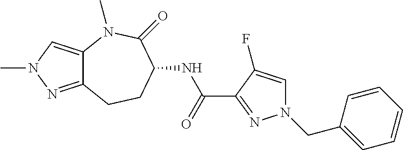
C12=NN(C)C=C1N(C)C(=O)C(NC(=O)C1=NN(CC3=CC=CC=C3)C=C1F)CC2
